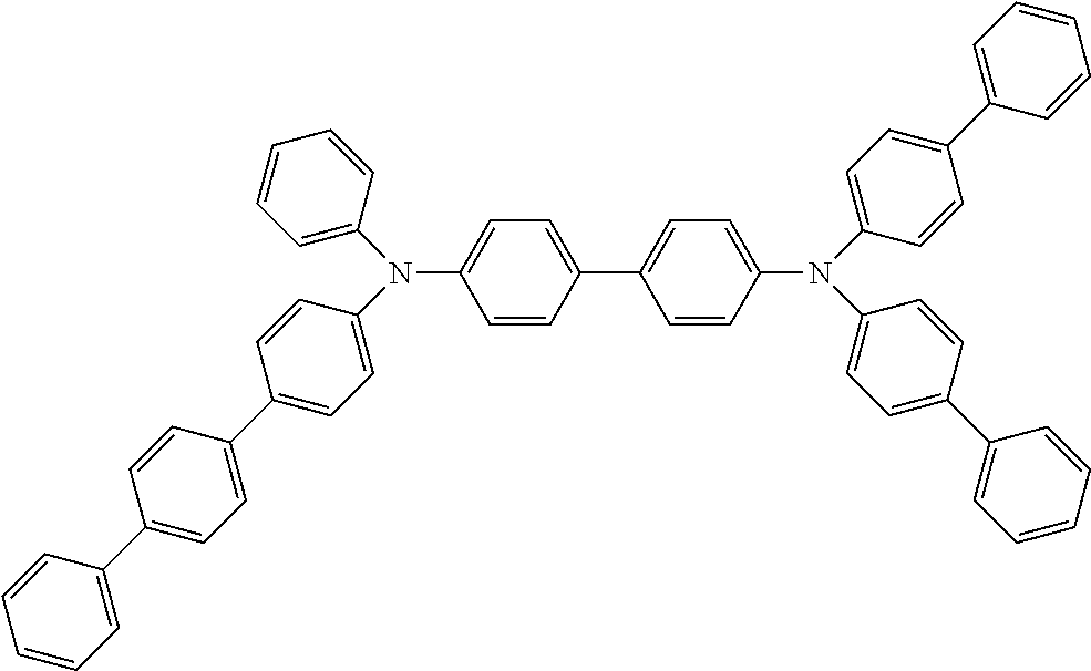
C1=C(N(C2=CC=CC=C2)C2=CC=C(C3=CC=C(C4=CC=CC=C4)C=C3)C=C2)C=CC(C2=CC=C(N(C3=CC=C(C4=CC=CC=C4)C=C3)C3=CC=C(C4=CC=CC=C4)C=C3)C=C2)=C1
